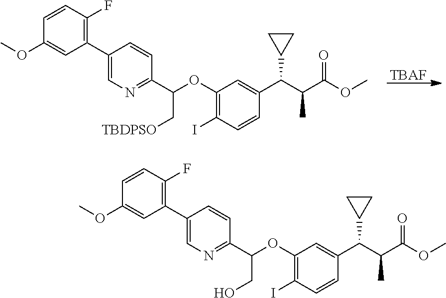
[TBAF].C1=CC(F)=C(C2=CN=C(C(C[TBDPSO])OC3=C(I)C=CC(C(C(C(OC)=O)C)C4CC4)=C3)C=C2)C=C1OC.C1=CC(F)=C(C2=CN=C(C(CO)OC3=C(I)C=CC(C(C(C(OC)=O)C)C4CC4)=C3)C=C2)C=C1OC
